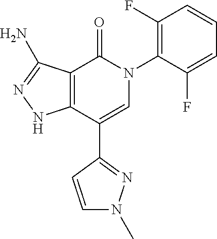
C12=C(C(C3=NN(C)C=C3)=CN(C3=C(F)C=CC=C3F)C1=O)NN=C2N
